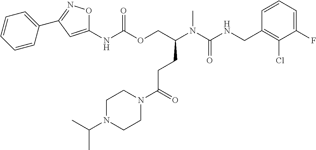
C1=CC(CNC(N(C)C(COC(NC2=CC(C3=CC=CC=C3)=NO2)=O)CCC(N2CCN(C(C)C)CC2)=O)=O)=C(Cl)C(F)=C1
